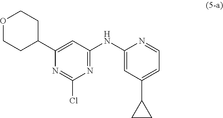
N1=C(NC2=CC(C3CC3)=CC=N2)C=C(C2CCOCC2)N=C1Cl
